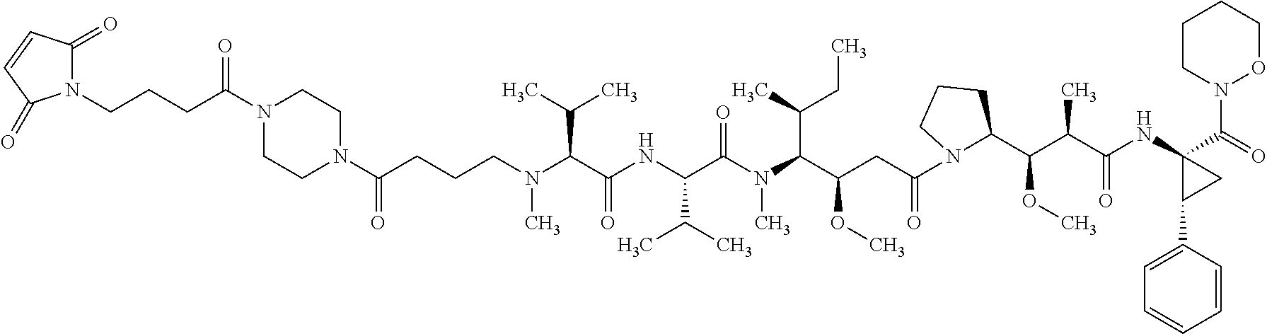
C(CCCN(C(C(NC(C(N(C(C(CC(=O)N1CCCC1C(OC)C(C(NC1(C(=O)N2OCCCC2)C(C2=CC=CC=C2)C1)=O)C)OC)C(C)CC)C)=O)C(C)C)=O)C(C)C)C)(=O)N1CCN(C(CCCN2C(=O)C=CC2=O)=O)CC1
